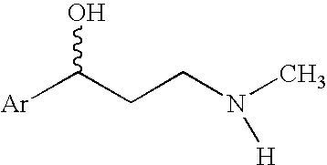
[Ar]C(CCN(C)[H])O
